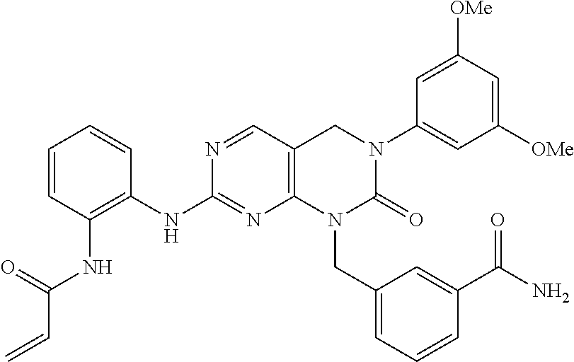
C12=C(C=NC(NC3=C(NC(C=C)=O)C=CC=C3)=N1)CN(C1=CC([OMe])=CC([OMe])=C1)C(=O)N2CC1=CC=CC(C(N)=O)=C1
